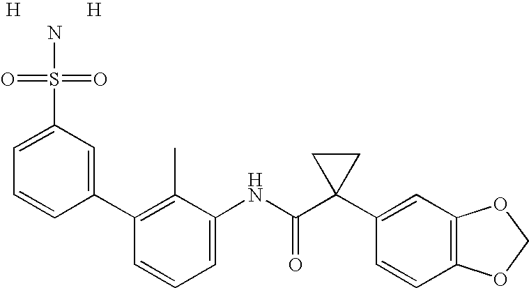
C1(C2=CC(S(=O)(=O)N)=CC=C2)=C(C)C(NC(C2(C3=CC4=C(C=C3)OCO4)CC2)=O)=CC=C1.[H].[H]
